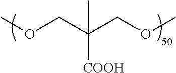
COCC(COC)([COOH])C
